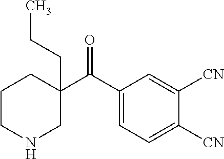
C1(C(C2=CC=C([CN])C([CN])=C2)=O)(CCC)CCCNC1
